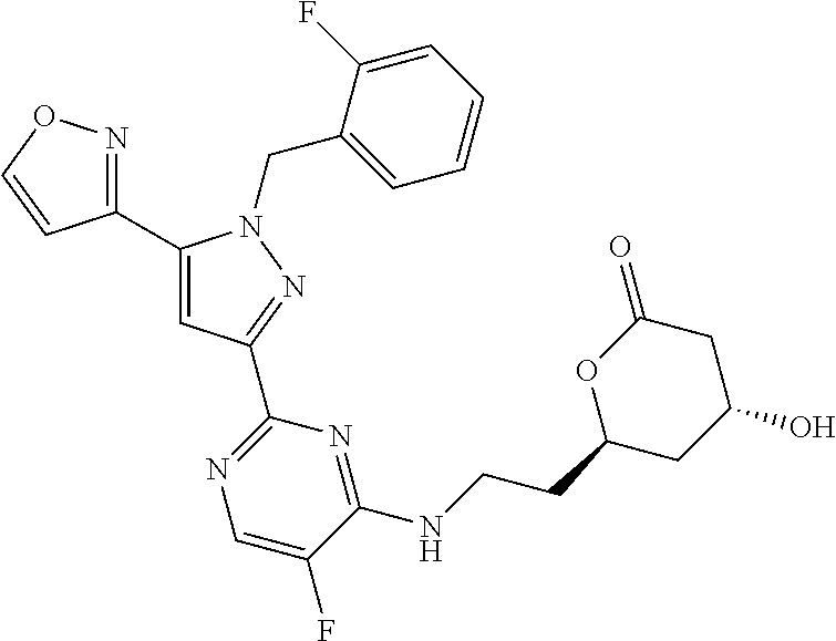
C1(C2=CC(C3=NC=C(F)C(NCCC4CC(O)CC(=O)O4)=N3)=NN2CC2=CC=CC=C2F)=NOC=C1
